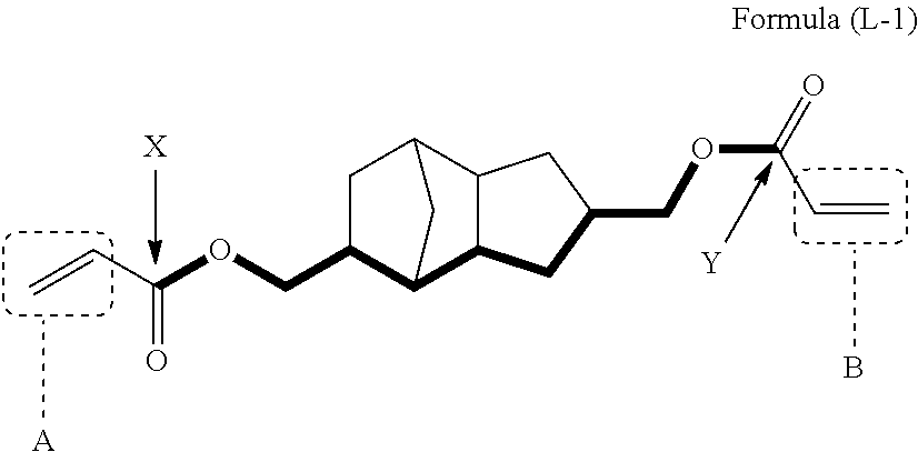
[A].B.C1C(COC(C=C)=O)C2C3C(C1C2)CC(COC(=O)C=C)C3.[X].[Y]
